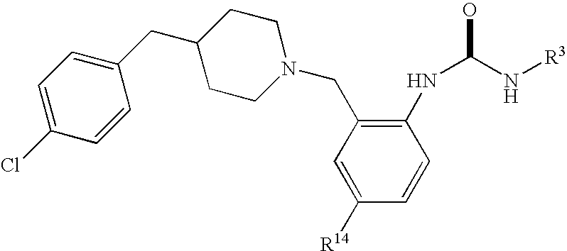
C1([R14])=CC(CN2CCC(CC3=CC=C(Cl)C=C3)CC2)=C(NC(N[R3])O)C=C1
